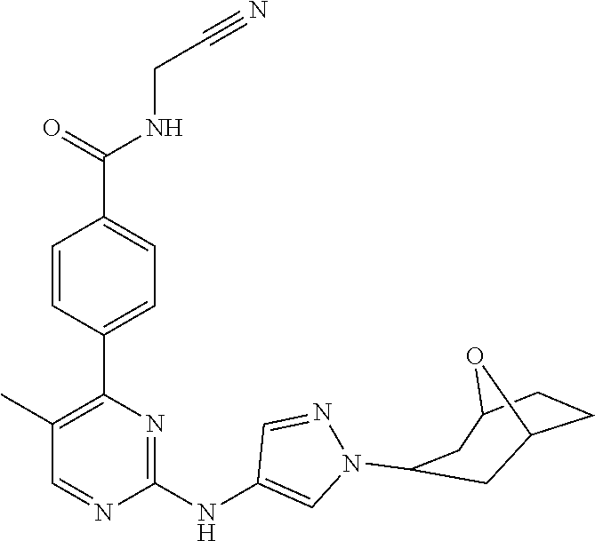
C1(C2=C(C)C=NC(NC3=CN(C4CC5CCC(C4)O5)N=C3)=N2)=CC=C(C(NCC#N)=O)C=C1
